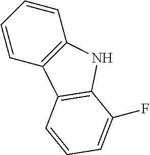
C1=CC=CC2=C1NC1=C2C=CC=C1F
